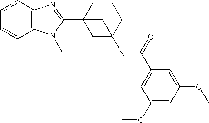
C1=CC2=C(C=C1)N(C)C(C13CC(NC(C4=CC(OC)=CC(OC)=C4)=O)(CCC1)C3)=N2
